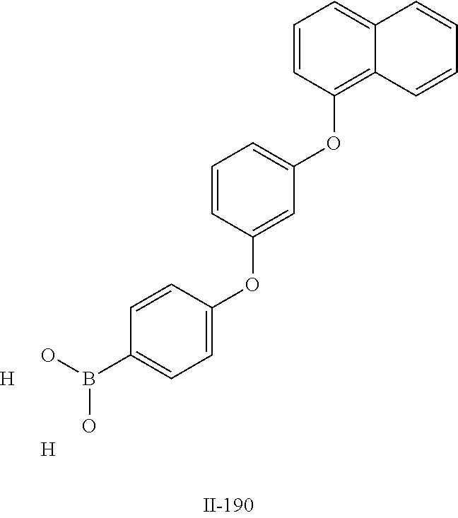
[H].OB(C1=CC=C(OC2=CC(OC3=C4C(=CC=C3)C=CC=C4)=CC=C2)C=C1)O.[H]
